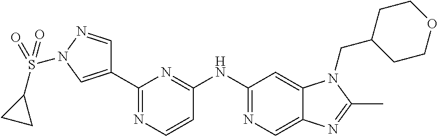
C1=NN(S(C2CC2)(=O)=O)C=C1C1=NC=CC(NC2=NC=C3C(=C2)N(CC2CCOCC2)C(C)=N3)=N1
